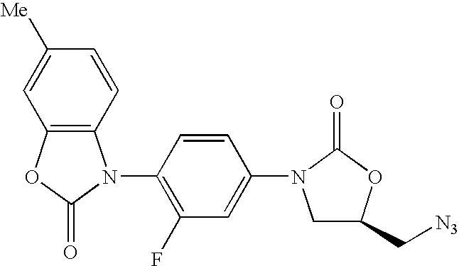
C12=C(OC(=O)N1C1=C(F)C=C(N3CC(C[N3])OC3=O)C=C1)C=C([Me])C=C2
